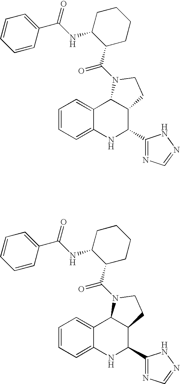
C1=CC=C2C(=C1)C1C(C(C3=NC=NN3)N2)CCN1C(C1C(NC(C2=CC=CC=C2)=O)CCCC1)=O.C1=CC=C2C(=C1)C1C(C(C3=NC=NN3)N2)CCN1C(C1C(NC(C2=CC=CC=C2)=O)CCCC1)=O
